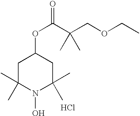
C1C(C)(C)N(O)C(C)(C)CC1OC(C(COCC)(C)C)=O.Cl
